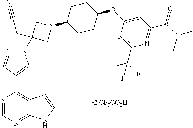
N1(C2(CC#N)CN(C3CCC(OC4=CC(C(N(C)C)=O)=NC(C(F)(F)F)=N4)CC3)C2)N=CC(C2=C3C(=NC=N2)NC=C3)=C1
